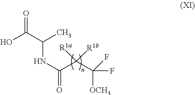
O=C(C(C)NC(=O)C(C([OCH3])(F)F)([R1b])[R1a])O
